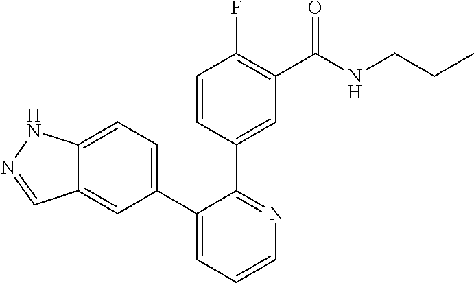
C12=CC=C(C3=CC=CN=C3C3=CC(C(NCCC)=O)=C(F)C=C3)C=C1C=NN2
